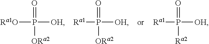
[Ra1O]P(=O)([ORa2])[OH].[Ra1]P(=O)([ORa2])[OH].[Ra1]P(=O)([Ra2])[OH]
